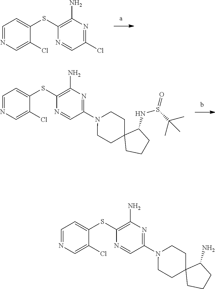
C1=NC=C(Cl)C(SC2=C(N)N=C(Cl)C=N2)=C1.C1=NC=C(Cl)C(SC2=C(N)N=C(N3CCC4(CC3)CCCC4NS(=O)C(C)(C)C)C=N2)=C1.C1=NC=C(Cl)C(SC2=C(N)N=C(N3CCC4(CC3)CCCC4N)C=N2)=C1
